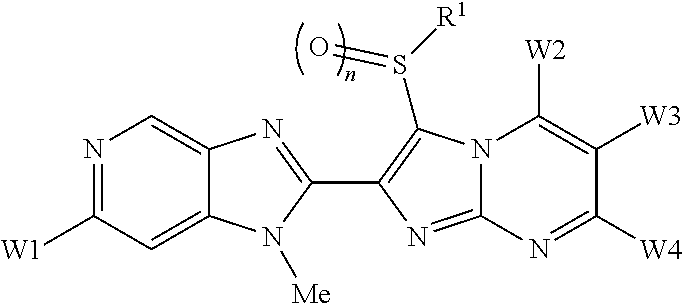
N1=C([W1])C=C2C(=C1)N=C(C1=C(S([R1])=O)N3C(=N1)N=C([W4])C([W3])=C3[W2])N2[Me]
